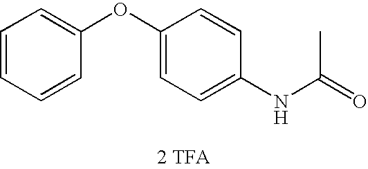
[2 TFA].N(C(=O)C)C1=CC=C(OC2=CC=CC=C2)C=C1
